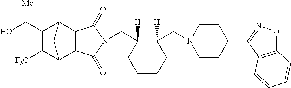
C(C1([H])CCCCC1(CN1CCC(C2=NOC3=C2C=CC=C3)CC1)[H])N1C(=O)C2C3C([F3C])C(C(O)[Me])C(C2C1=O)C3
